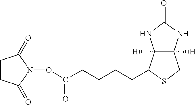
C12([H])C([H])(NC(=O)N1)CSC2CCCCC(ON1C(=O)CCC1=O)=O
